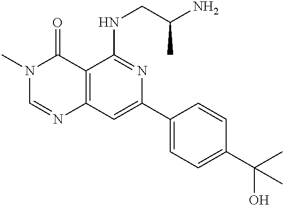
C12=C(C=C(C3=CC=C(C(C)(O)C)C=C3)N=C1NCC(N)C)N=CN(C)C2=O
